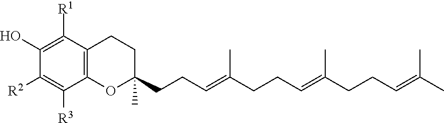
C1(O)=C([R1])C2=C(C([R3])=C1[R2])OC(CCC=C(CCC=C(CCC=C(C)C)C)C)(C)CC2
